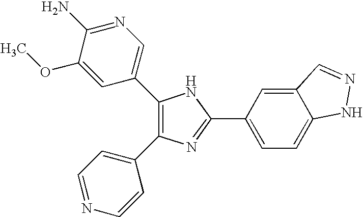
C1(C2=CN=C(N)C(OC)=C2)=C(C2=CC=NC=C2)N=C(C2=CC=C3C(=C2)C=NN3)N1
